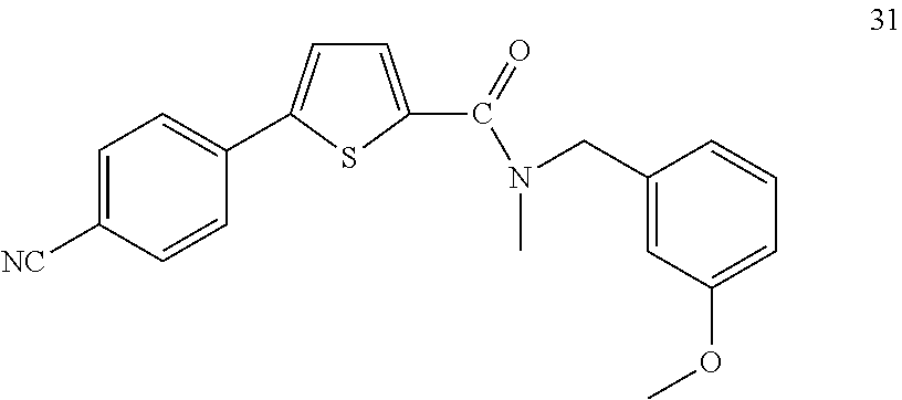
C1=C([NC])C=CC(C2=CC=C(C(=O)N(C)CC3=CC(OC)=CC=C3)S2)=C1
